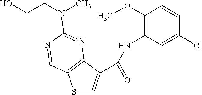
S1C=C(C(=O)NC2=C(OC)C=CC(Cl)=C2)C2=C1C=NC(N(CCO)C)=N2
